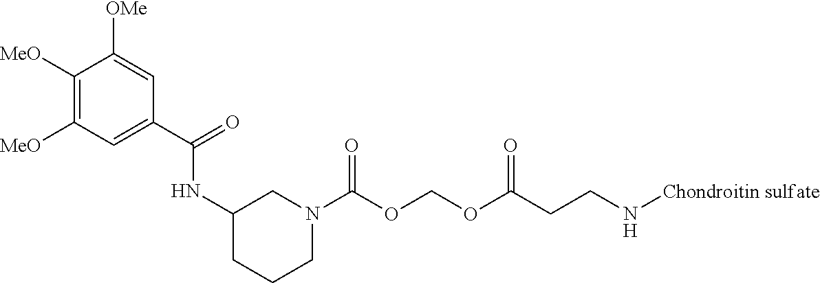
C1([MeO])=C([MeO])C=C(C(=O)NC2CCCN(C(OCOC(CCN[Chondroitin sulfate])=O)=O)C2)C=C1[OMe]
